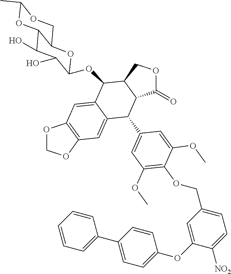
O1C2C(O)C(O)C(OC3C4=CC5=C(OCO5)C=C4C(C4=CC(OC)=C(OCC5=CC=C([NO2])C(OC6=CC=C(C7=CC=CC=C7)C=C6)=C5)C(OC)=C4)C4C3COC4=O)OC2COC1C
